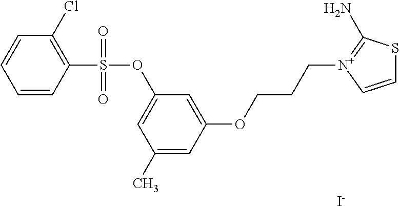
[N+]1(CCCOC2=CC(OS(=O)(=O)C3=C(Cl)C=CC=C3)=CC(C)=C2)=C(N)SC=C1.[I-]
